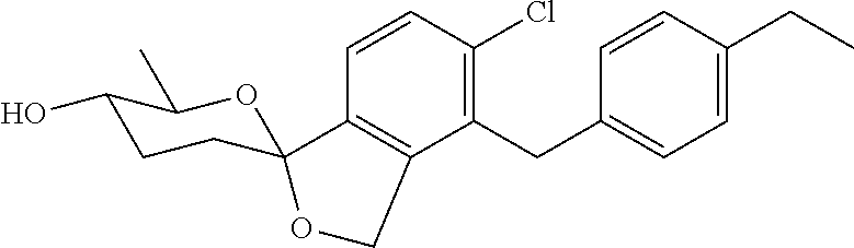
C1(CC2=CC=C(CC)C=C2)=C(Cl)C=CC2=C1COC21CCC(O)C(C)O1
